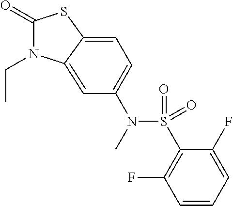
C1(=O)N(CC)C2=CC(N(S(C3=C(F)C=CC=C3F)(=O)=O)C)=CC=C2S1
